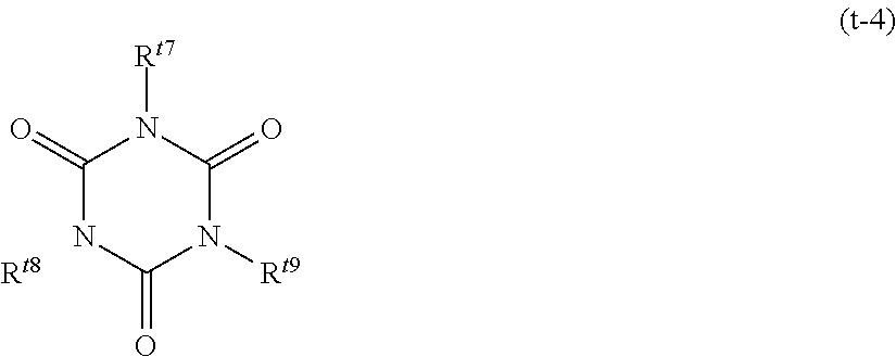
C1(=O)NC(=O)N([Rt9])C(=O)N1[Rt7].[Rt8]
